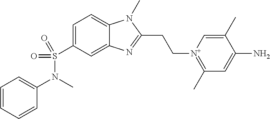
C1=CC=CC(N(C)S(=O)(=O)C2=CC=C3C(=C2)N=C(CC[N+]2=C(C)C=C(N)C(C)=C2)N3C)=C1
